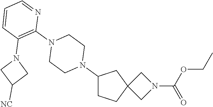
N1(C2CCC3(C2)CN(C(=O)OCC)C3)CCN(C2=C(N3CC([NC])C3)C=CC=N2)CC1
